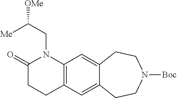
C(CN1C(=O)CCC2=C1C=C1C(=C2)CCN([Boc])CC1)([Me])[OMe]
